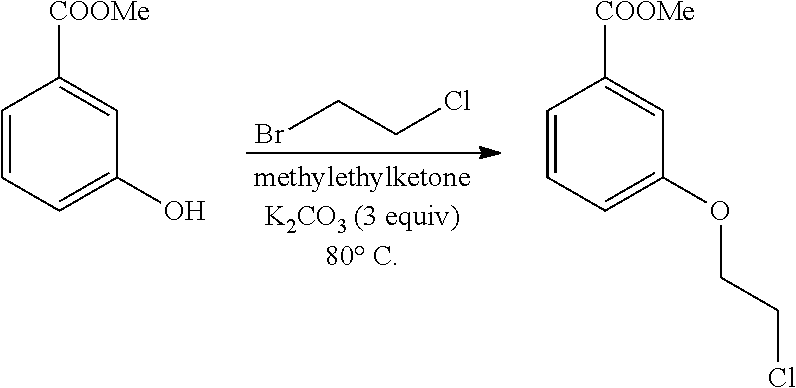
BrCCCl.C1=CC=C(O)C=C1[COOMe].C1=CC=C(OCCCl)C=C1[COOMe]
